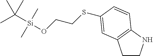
C1CNC2=C1C=C(SCCO[Si](C(C)(C)C)(C)C)C=C2
